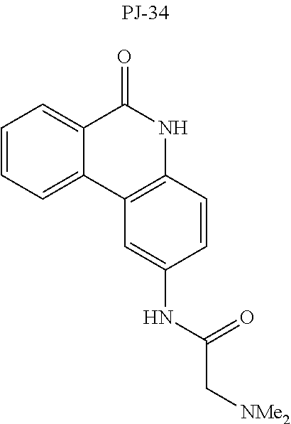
C1=CC=C2C(=C1)C(=O)NC1=C2C=C(NC(C[NMe2])=O)C=C1
